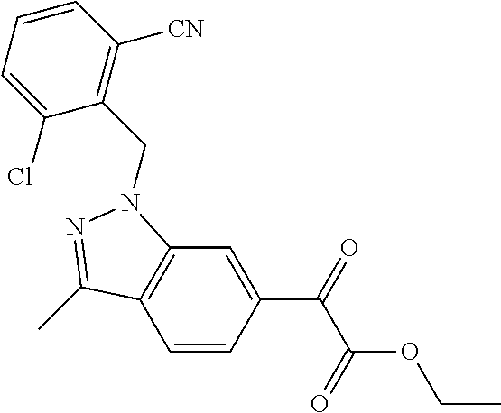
C1=CC(C(C(OCC)=O)=O)=CC2=C1C(C)=NN2CC1=C([CN])C=CC=C1Cl
